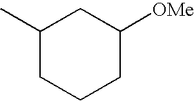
C1(C)CCCC([OMe])C1
